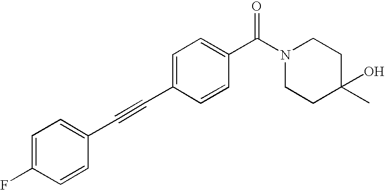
C1=C(F)C=CC(C#CC2=CC=C(C(N3CCC(C)(O)CC3)=O)C=C2)=C1
